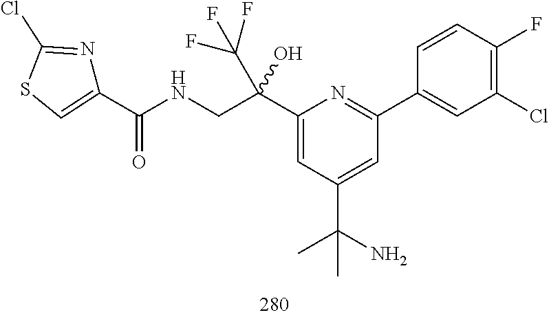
C1(C(NCC(C2=CC(C(N)(C)C)=CC(C3=CC(Cl)=C(F)C=C3)=N2)(O)C(F)(F)F)=O)=CSC(Cl)=N1
